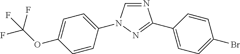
N1=CN(C2=CC=C(OC(F)(F)F)C=C2)N=C1C1=CC=C(Br)C=C1
